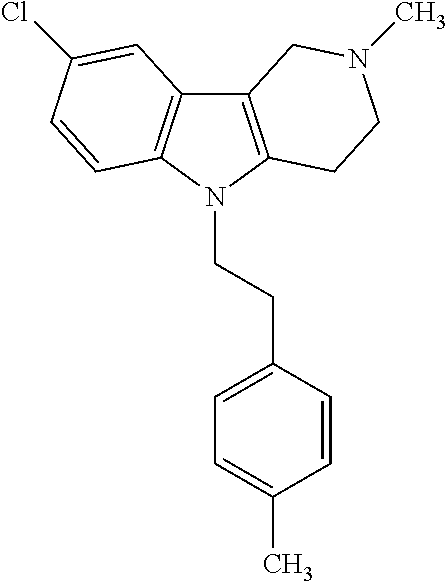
C12=C(N(CCC3=CC=C(C)C=C3)C3=C1C=C(Cl)C=C3)CCN(C)C2
